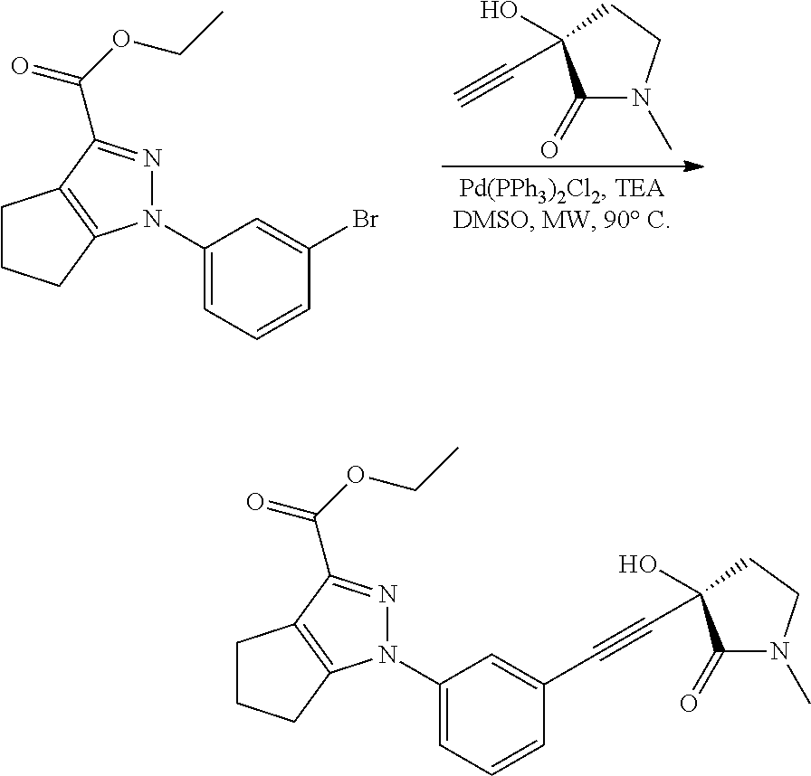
N1(C2=CC=CC(Br)=C2)N=C(C(OCC)=O)C2=C1CCC2.C1(=O)N(C)CCC1(C#C)O.N1(C2=CC=CC(C#CC3(O)C(=O)N(C)CC3)=C2)N=C(C(OCC)=O)C2=C1CCC2
